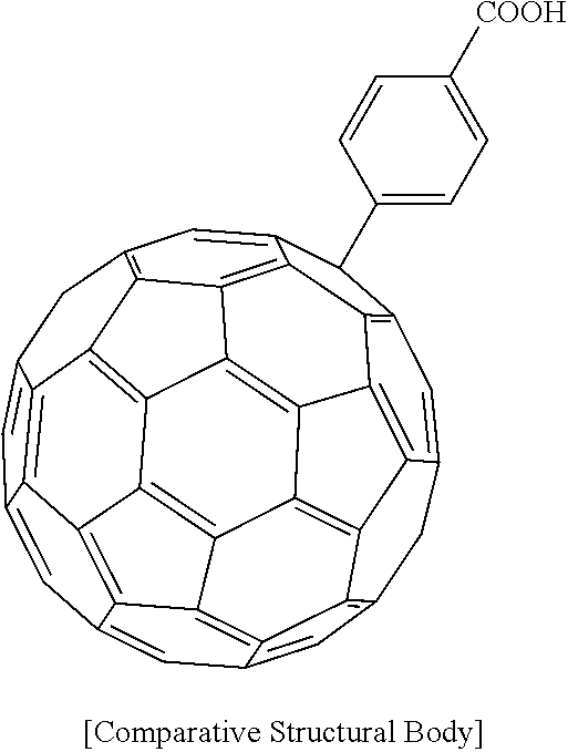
C1=C2C=C3C=C4CC5=C6C7=C8C9=C%10C%11=C%12C(=CC%13=C%11C(=C69)C(=C5)C%13C5=CC=C([COOH])C=C5)CC5=C6C%12=C%10C9=C8C(=C2C9=C6C1=C5)C3=C47
